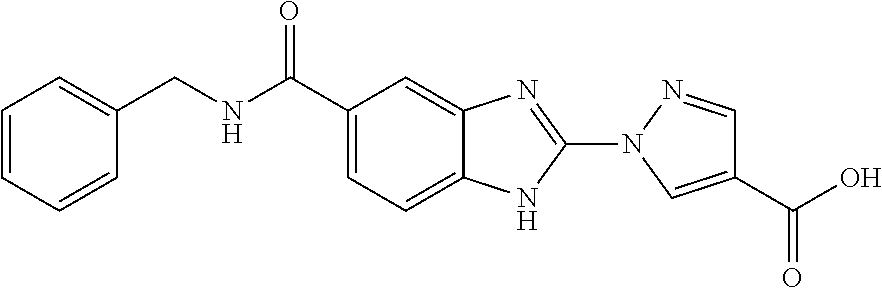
C1(N2C=C(C(O)=O)C=N2)=NC2=CC(C(NCC3=CC=CC=C3)=O)=CC=C2N1
